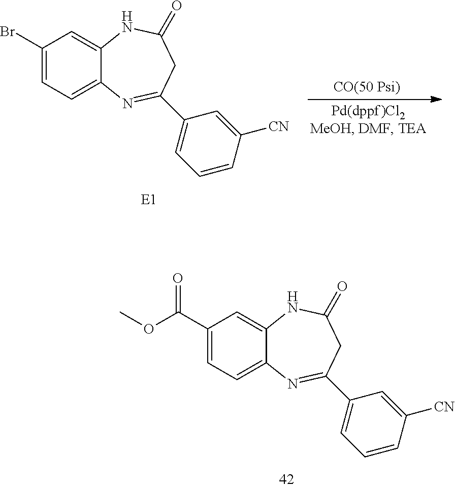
C1(C(OC)=O)=CC=C2C(=C1)NC(=O)CC(C1=CC=CC([CN])=C1)=N2.C1(Br)=CC=C2C(=C1)NC(=O)CC(C1=CC=CC([CN])=C1)=N2
